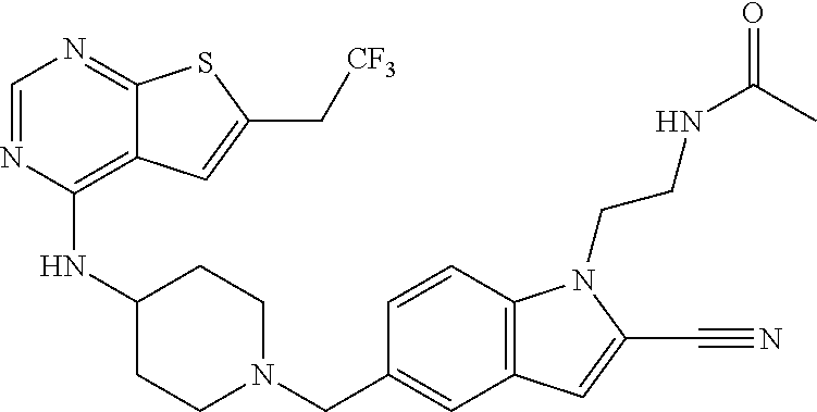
C1=NC(NC2CCN(CC3=CC4=C(C=C3)N(CCNC(C)=O)C(C#N)=C4)CC2)=C2C(=N1)SC(C[CF3])=C2
